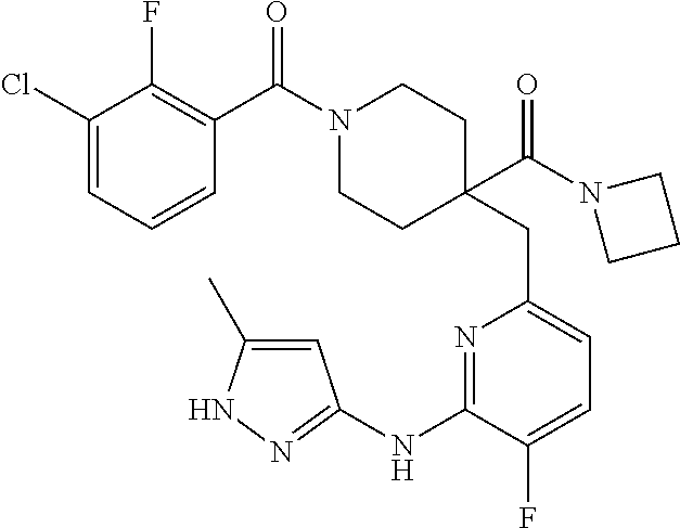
C1(Cl)=CC=CC(C(N2CCC(CC3=CC=C(F)C(NC4=NNC(C)=C4)=N3)(C(N3CCC3)=O)CC2)=O)=C1F
